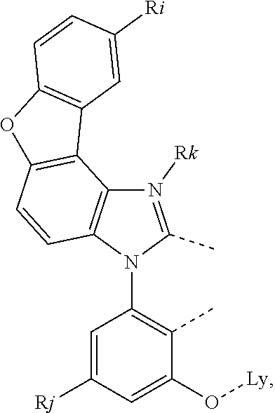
N1([Rk])=C(C)N(C2=C(C)C(O[Ly])=CC([Rj])=C2)C2=C1C1=C(C=C2)OC2=C1C=C([Ri])C=C2
